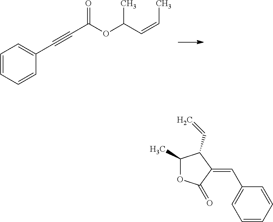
C1=CC=CC(C#CC(OC(C=CC)C)=O)=C1.C1=CC=CC(C=C2C(=O)OC(C)C2C=C)=C1
